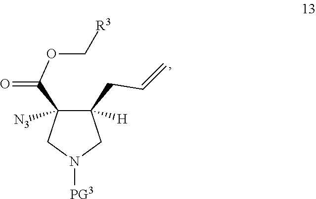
C1(C(OC[R3])=O)([N3])C(CC=C)([H])CN([PG3])C1
